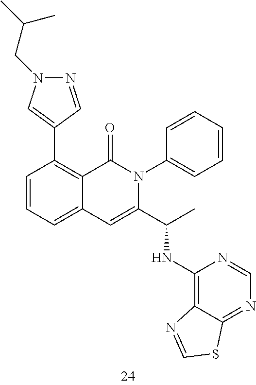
C1(C2=C3C(=CC=C2)C=C(C(C)NC2=C4C(=NC=N2)SC=N4)N(C2=CC=CC=C2)C3=O)=CN(CC(C)C)N=C1
